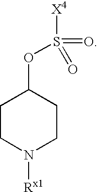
C1CN([Rx1])CCC1OS(=O)(=O)[X4]
